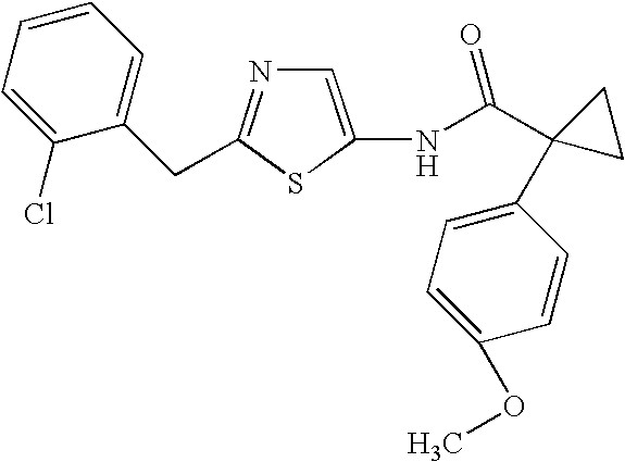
C1=C(NC(C2(C3=CC=C(OC)C=C3)CC2)=O)SC(CC2=CC=CC=C2Cl)=N1
